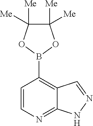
C1([Me])([Me])C([Me])([Me])OB(C2=C3C(=NC=C2)NN=C3)O1
